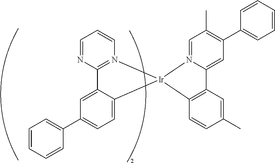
C12=N(C=CC=N1)[Ir]1(C3=CC=C(C4=CC=CC=C4)C=C23)C2=C(C3=CC(C4=CC=CC=C4)=C(C)C=N31)C=C(C)C=C2
